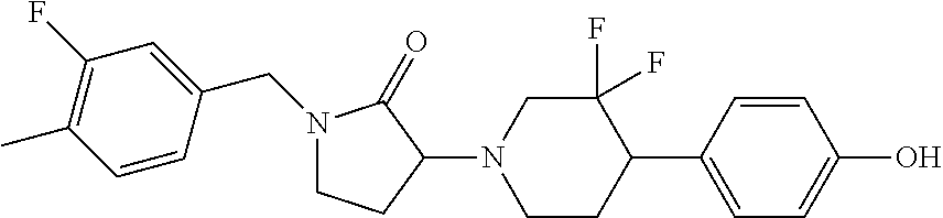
C1=CC(C2CCN(C3C(=O)N(CC4=CC(F)=C(C)C=C4)CC3)CC2(F)F)=CC=C1O
